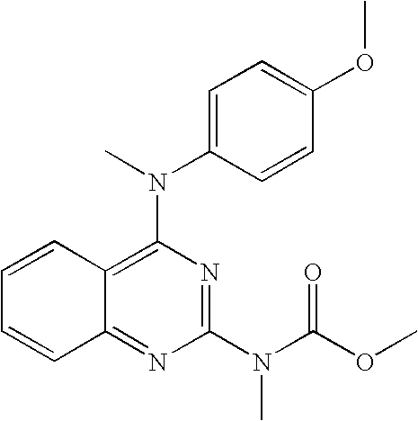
C1=CC2=C(N(C)C3=CC=C(OC)C=C3)N=C(N(C)C(OC)=O)N=C2C=C1
